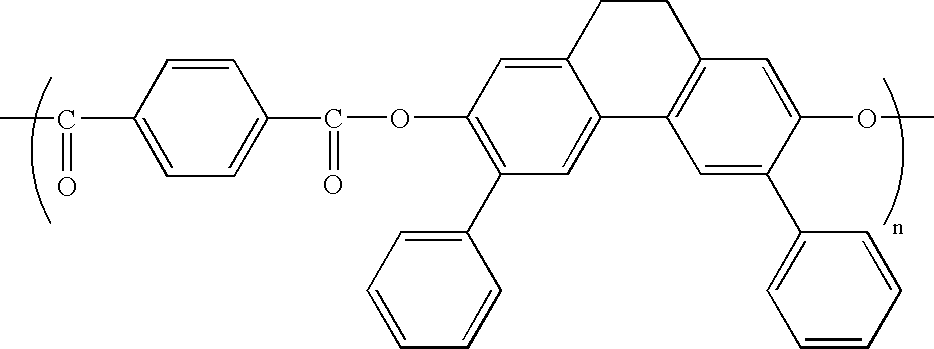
C(C)(=O)C1=CC=C(C(=O)OC2=C(C3=CC=CC=C3)C=C3C(=C2)CCC2=C3C=C(C3=CC=CC=C3)C(OC)=C2)C=C1
